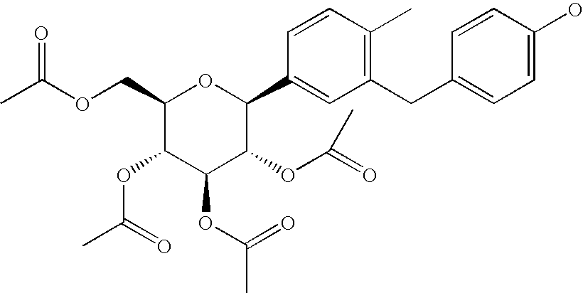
C1(COC(C)=O)C(OC(=O)C)C(OC(=O)C)C(OC(=O)C)C(C2=CC(CC3=CC=C(O)C=C3)=C(C)C=C2)O1
